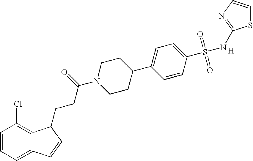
C1=CC=C2C(=C1Cl)C(CCC(N1CCC(C3=CC=C(S(=O)(=O)NC4=NC=CS4)C=C3)CC1)=O)C=C2.[H]
